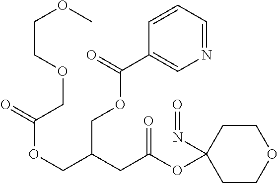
O(CC(CC(OC1(N=O)CCOCC1)=O)COC(C1=CN=CC=C1)=O)C(=O)COCCOC
